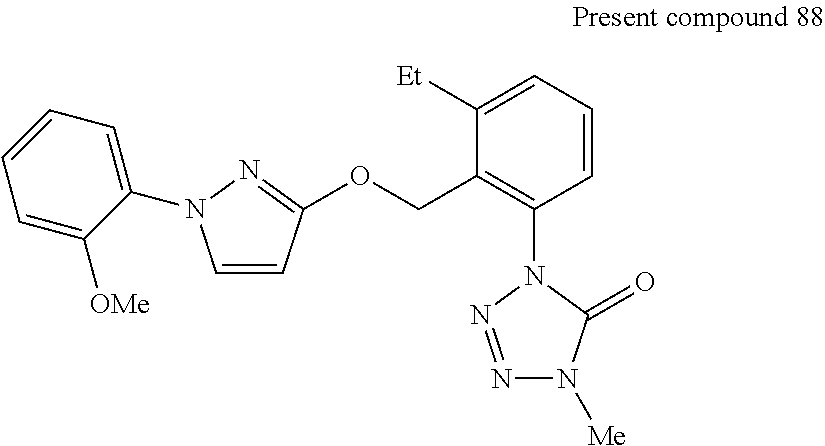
C1=CC(OCC2=C(N3N=NN([Me])C3=O)C=CC=C2[Et])=NN1C1=CC=CC=C1[OMe]
